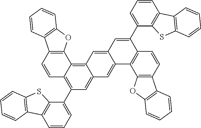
C1=CC2=C(C3=C4C(=CC(C5=CC=CC6=C5SC5=C6C=CC=C5)=C13)C=C1C(=C4)C=C(C3=CC=CC4=C3SC3=C4C=CC=C3)C3=C1C1=C(C=C3)C3=C(O1)C=CC=C3)OC1=C2C=CC=C1
